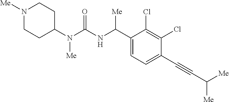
C1(N(C(NC(C2=CC=C(C#CC([Me])[Me])C(Cl)=C2Cl)[Me])=O)[Me])CCN([Me])CC1
